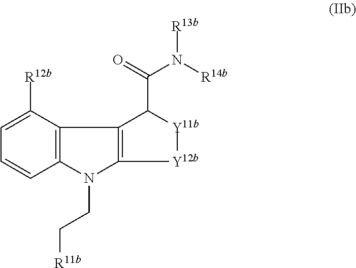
C12=C(N(CC[R11b])C3=C1C(C(N([R14b])[R13b])=O)[Y11b][Y12b]3)C=CC=C2[R12b]
